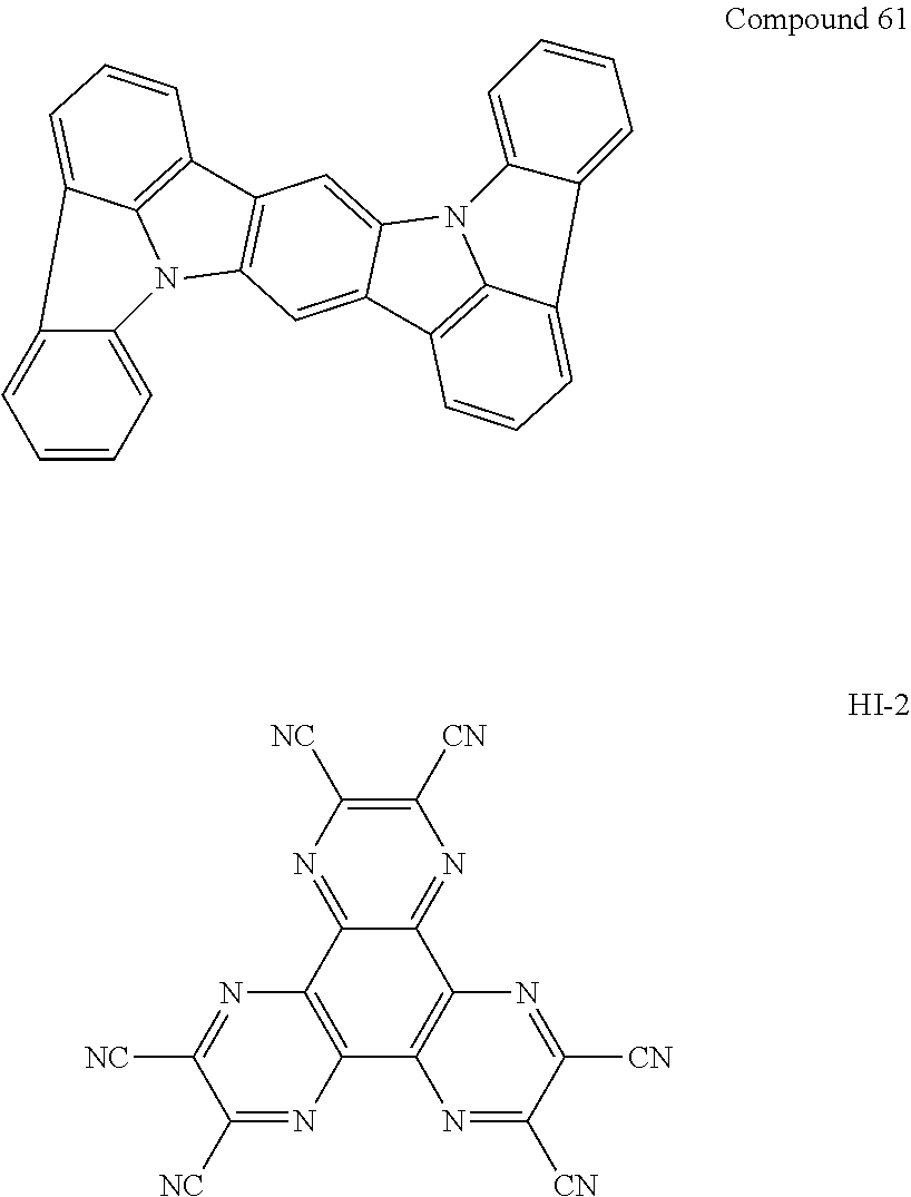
C12=NC([NC])=C([CN])N=C1C1=C(C3=C2N=C([NC])C([NC])=N3)N=C([CN])C([CN])=N1.C1=CC=C2C(=C1)C1=CC=CC3=C1N2C1=C3C=C2C(=C1)C1=C3N2C2=CC=CC=C2C3=CC=C1
